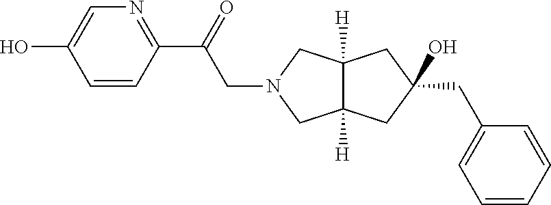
C1(CC2=CC=CC=C2)(O)CC2([H])C([H])(CN(CC(C3=NC=C(O)C=C3)=O)C2)C1
